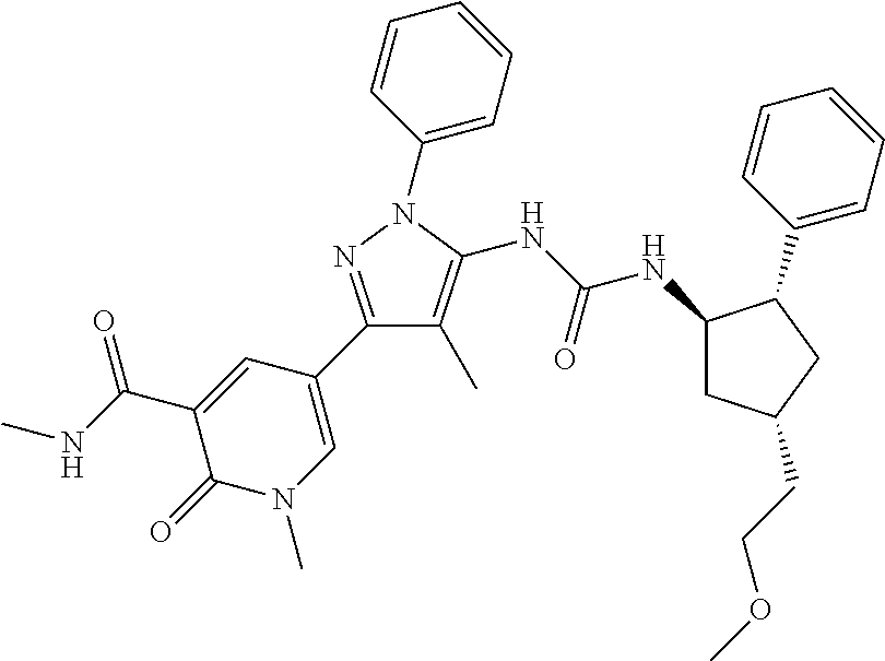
C1(C2=CN(C)C(=O)C(C(=O)NC)=C2)=NN(C2=CC=CC=C2)C(NC(NC2CC(CCOC)CC2C2=CC=CC=C2)=O)=C1C
